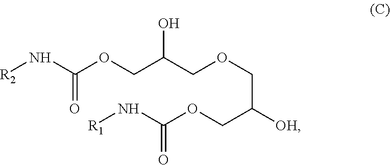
C(C(COCC(COC(N[R1])=O)[OH])O)OC(N[R2])=O
